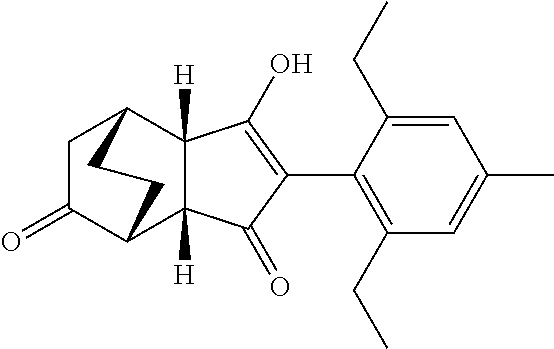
C1(CC)=C(C2=C(O)C3([H])C([H])(C2=O)C2C(=O)CC3CC2)C(CC)=CC(C)=C1
